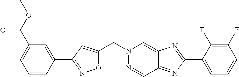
O1C(CN2N=CC3=NC(C4=CC=CC(F)=C4F)=NC3=C2)=CC(C2=CC(C(OC)=O)=CC=C2)=N1
